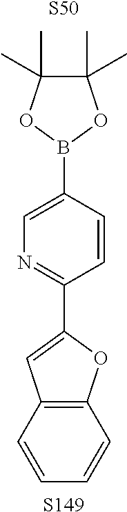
[S50].C1=CC(C2=CC3=C(O2)C=CC=C3)=NC=C1B1OC(C)(C)C(C)(C)O1.[S149]
